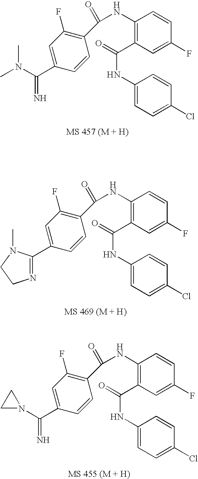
C1(NC(=O)C2=C(F)C=C(C(N(C)C)=N)C=C2)=C(C(=O)NC2=CC=C(Cl)C=C2)C=C(F)C=C1.C1(NC(=O)C2=C(F)C=C(C3=NCCN3C)C=C2)=C(C(=O)NC2=CC=C(Cl)C=C2)C=C(F)C=C1.C1(NC(=O)C2=C(F)C=C(C(N3CC3)=N)C=C2)=C(C(=O)NC2=CC=C(Cl)C=C2)C=C(F)C=C1
